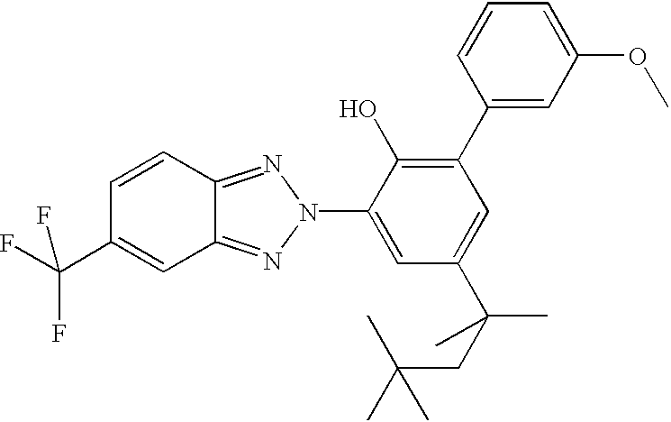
C1=CC2=NN(C3=CC(C(CC(C)(C)C)(C)C)=CC(C4=CC(OC)=CC=C4)=C3O)N=C2C=C1C(F)(F)F
